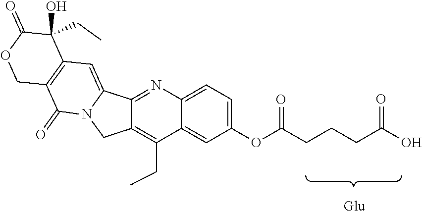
C1(CC)(O)C2=C(C(=O)N3C(=C2)C2=NC4=CC=C(OC(CCCC(O)=O)=O)C=C4C(CC)=C2C3)COC1=O
